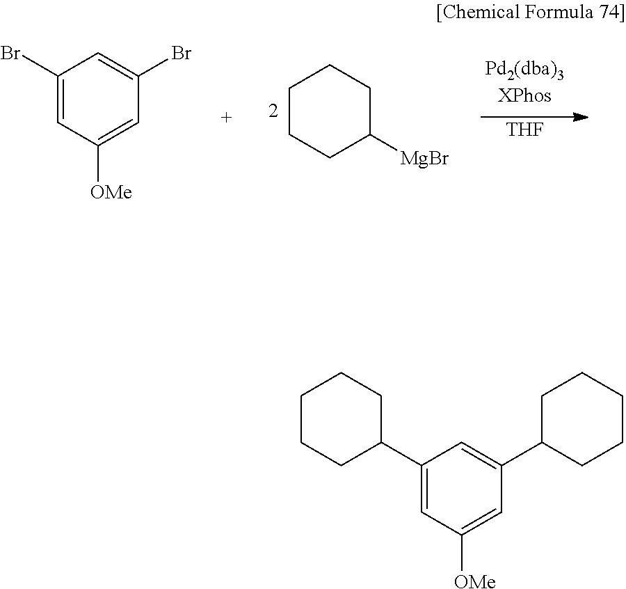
C1(Br)=CC([OMe])=CC(Br)=C1.C1CCC([MgBr])CC1.[THF].C1(C2CCCCC2)=CC([OMe])=CC(C2CCCCC2)=C1
